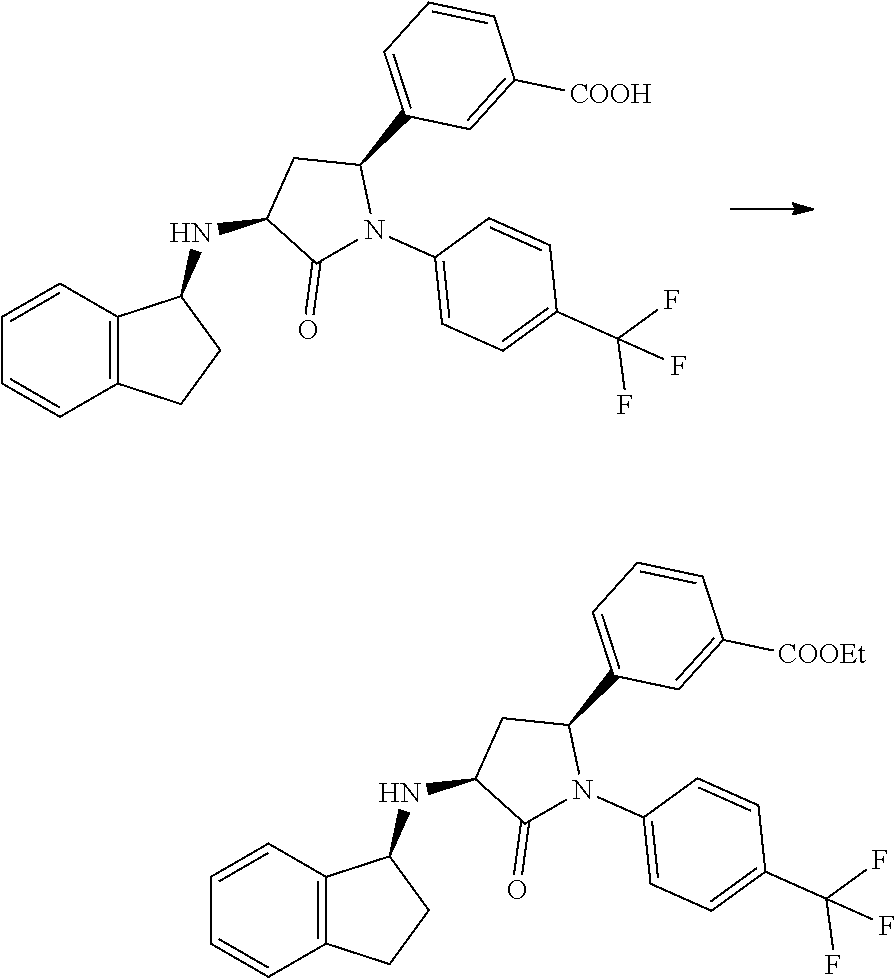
C1=CC2=C(C=C1)CCC2NC1C(=O)N(C2=CC=C(C(F)(F)F)C=C2)C(C2=CC=CC([COOH])=C2)C1.C1=CC2=C(C=C1)CCC2NC1C(=O)N(C2=CC=C(C(F)(F)F)C=C2)C(C2=CC=CC([COOEt])=C2)C1
